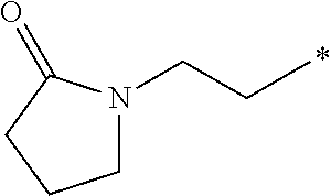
C1N(CCC)C(=O)CC1
